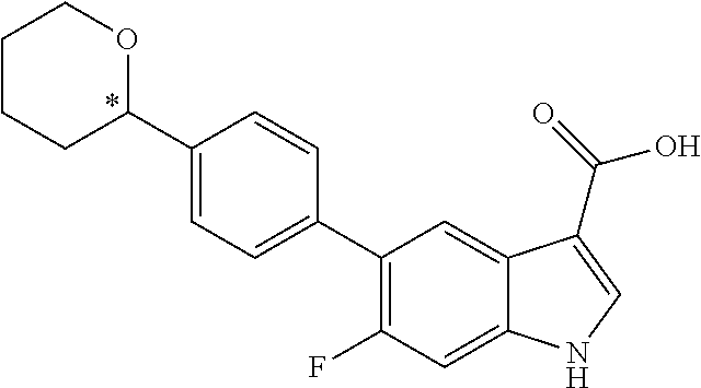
C1(C2OCCCC2)=CC=C(C2=C(F)C=C3C(=C2)C(C(=O)O)=CN3)C=C1
